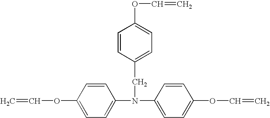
C=COC1=CC=C(N(C2=CC=C(OC=C)C=C2)CC2=CC=C(OC=C)C=C2)C=C1
